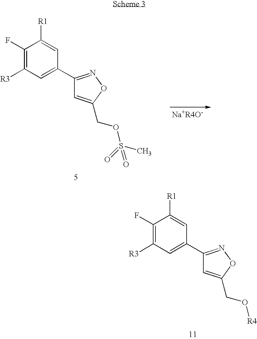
C1([R3])=C(F)C([R1])=CC(C2=NOC(CO[R4])=C2)=C1.C1([R3])=C(F)C([R1])=CC(C2=NOC(COS(C)(=O)=O)=C2)=C1
